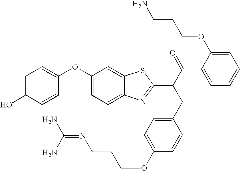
C1=C(O)C=CC(OC2=CC=C3C(=C2)SC(C(C(=O)C2=CC=CC=C2OCCCN)CC2=CC=C(O)C=C2)=N3)=C1.CCCCN=C(N)N
